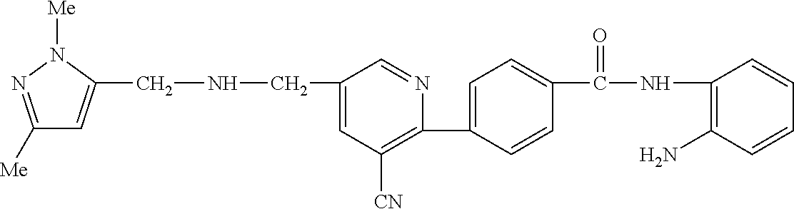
C1(C2=CC=C(C(NC3=C(N)C=CC=C3)=O)C=C2)=C([CN])C=C(CNCC2=CC([Me])=NN2[Me])C=N1
